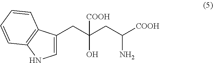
C1=C(CC(CC([COOH])N)(O)[COOH])C2=C(N1)C=CC=C2
